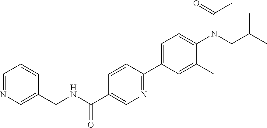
N1=CC=CC(CNC(C2=CN=C(C3=CC=C(N(C(=O)C)CC(C)C)C(C)=C3)C=C2)=O)=C1
